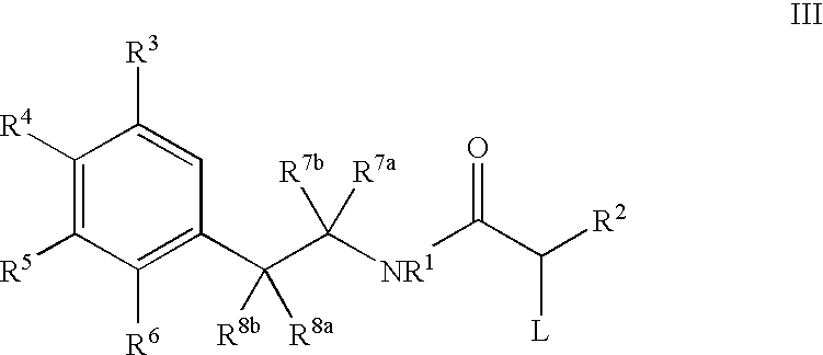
C1([R4])=C([R5])C([R6])=C(C(C([NR1]C(C([R2])[L])=O)([R7b])[R7a])([R8b])[R8a])C=C1[R3]
